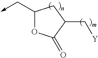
C1(C->C)OC(=O)C(C[Y])C1
